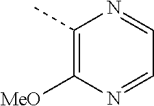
C1(C)=C([MeO])N=CC=N1
